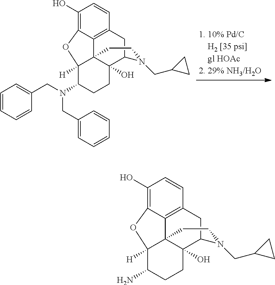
C1(O)=C2C3=C(C=C1)CC1C4(O)C3(C([H])(C(N(CC3=CC=CC=C3)CC3=CC=CC=C3)CC4)O2)CCN1CC1CC1.C1(O)=C2C3=C(C=C1)CC1C4(O)C3(C([H])(C(N)CC4)O2)CCN1CC1CC1
